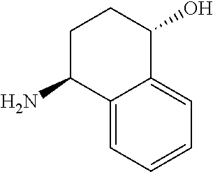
C12=CC=CC=C1C(O)CCC2N
